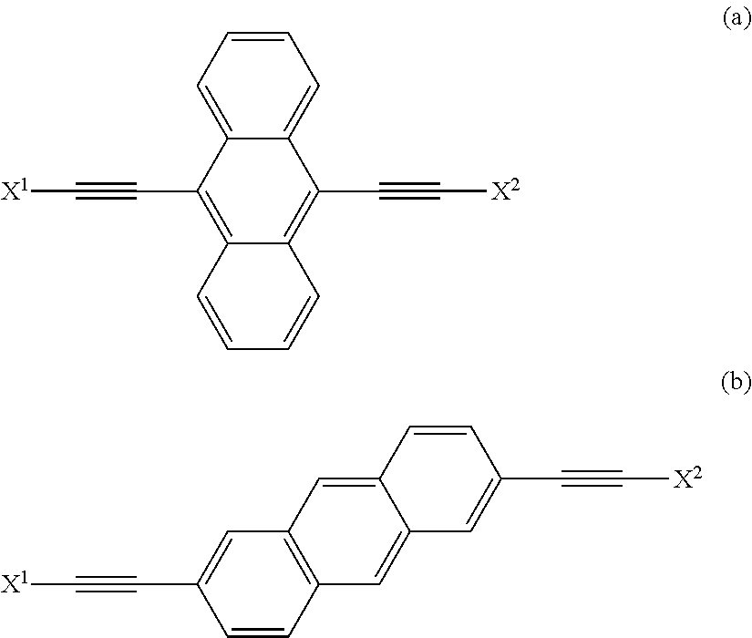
C1=CC=C2C(=C1)C(C#C[X2])=C1C(=C2C#C[X1])C=CC=C1.C1=C(C#C[X1])C=CC2=C1C=C1C(=C2)C=C(C#C[X2])C=C1
